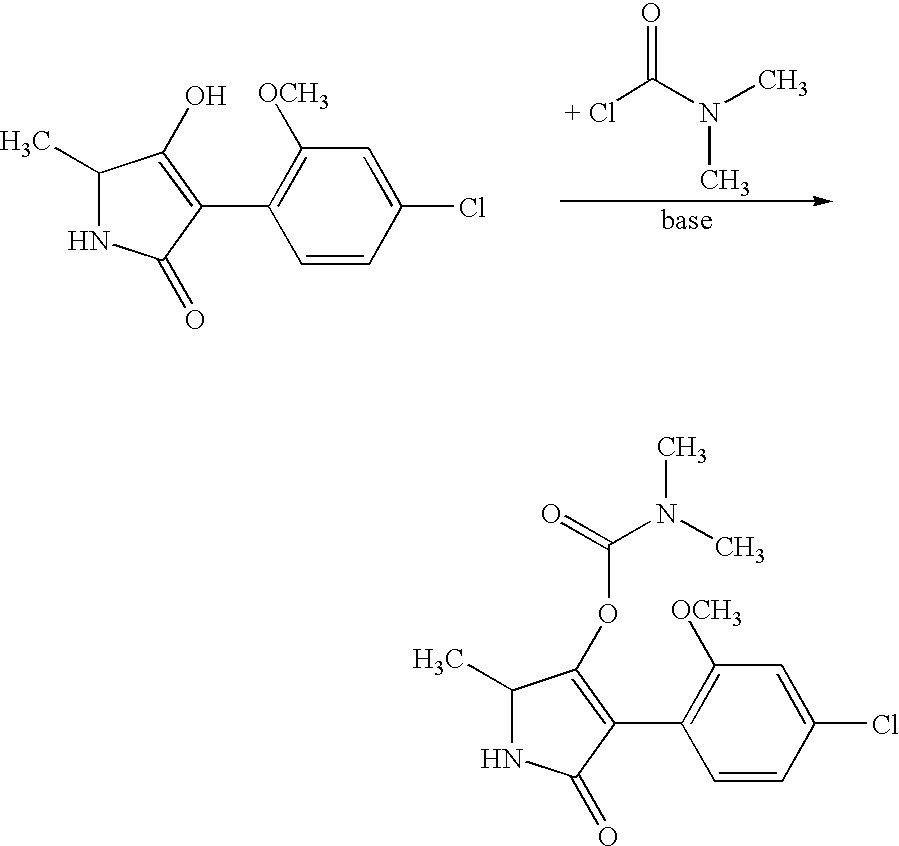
C1(C)NC(=O)C(C2=C([OCH3])C=C(Cl)C=C2)=C1OC(=O)N(C)C.C1(C)NC(=O)C(C2=C([OCH3])C=C(Cl)C=C2)=C1O.[+ Cl]C(N(C)C)=O
